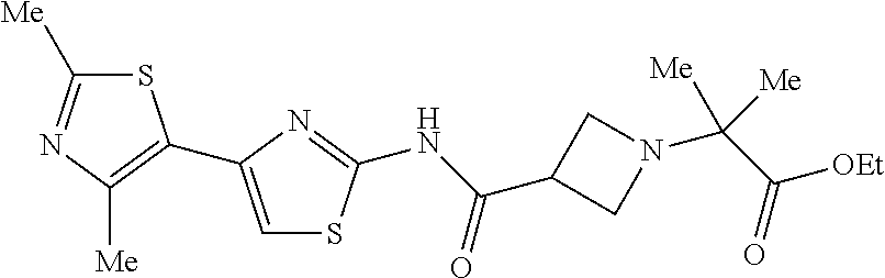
S1C([Me])=NC([Me])=C1C1=CSC(NC(=O)C2CN(C(C([OEt])=O)([Me])[Me])C2)=N1
